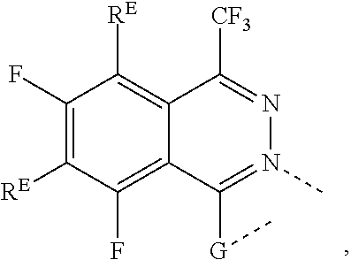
C12=C([RE])C(F)=C([RE])C(F)=C1C([G]C)=N(C)N=C2[CF3]
